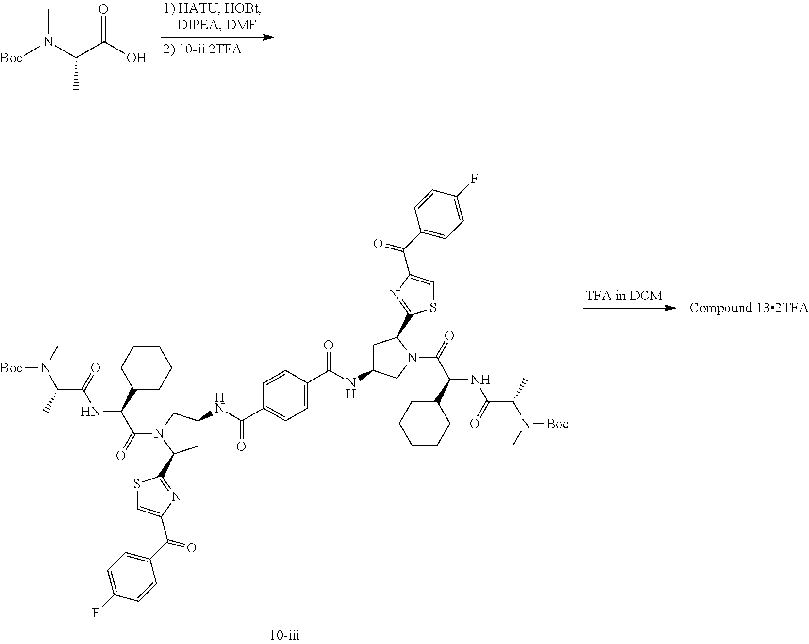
CC(C(O)=O)N([Boc])C.C1=C(C(=O)NC2CC(C3=NC(C(=O)C4=CC=C(F)C=C4)=CS3)N(C(=O)C(C3CCCCC3)NC(=O)C(C)N(C)[Boc])C2)C=CC(C(=O)NC2CC(C3=NC(C(=O)C4=CC=C(F)C=C4)=CS3)N(C(=O)C(C3CCCCC3)NC(=O)C(C)N(C)[Boc])C2)=C1
